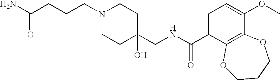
C(CCCN1CCC(CNC(C2=CC=C(OC)C3=C2OCCCO3)=O)(O)CC1)(N)=O
